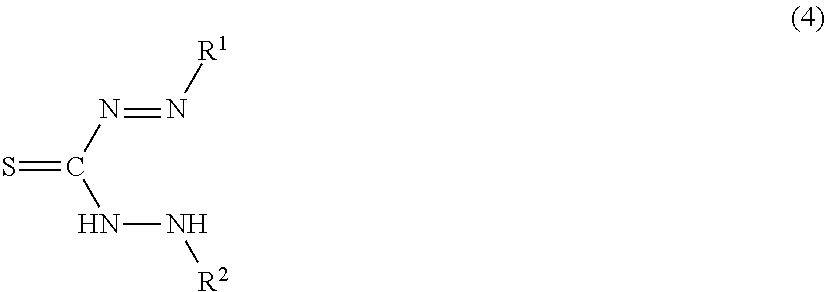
C(NN[R2])(N=N[R1])=S
